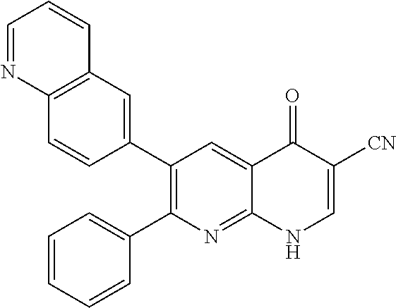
C12=C(C=C(C3=C(C4=CC=CC=C4)N=C4C(=C3)C(=O)C([CN])=CN4)C=C1)C=CC=N2
